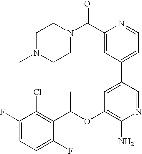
C1(F)=CC=C(F)C(C(OC2=C(N)N=CC(C3=CC=NC(C(N4CCN(C)CC4)=O)=C3)=C2)C)=C1Cl
